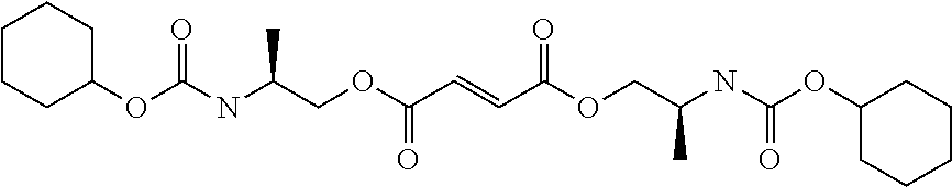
O(C(NC(COC(C=CC(OCC(NC(OC1CCCCC1)=O)C)=O)=O)C)=O)C1CCCCC1
